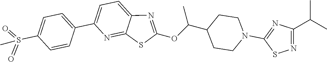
C1=C(C2=CC=C(S(=O)(=O)C)C=C2)N=C2C(=C1)N=C(OC(C1CCN(C3=NC(C(C)C)=NS3)CC1)C)S2
